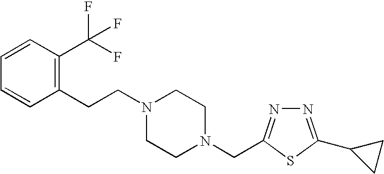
C1=CC(C(F)(F)F)=C(CCN2CCN(CC3=NN=C(C4CC4)S3)CC2)C=C1
